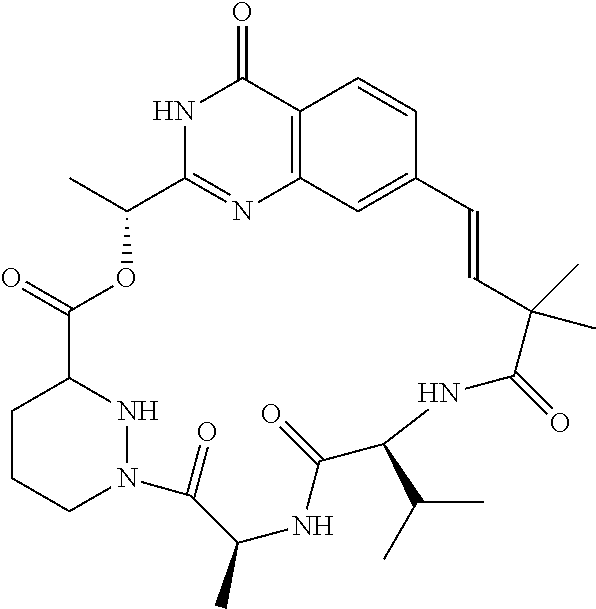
C12=C3C=C(C=C1)C=CC(C)(C)C(=O)NC(C(C)C)C(=O)NC(C)C(=O)N1CCCC(C(=O)OC(C)C(=N3)NC2=O)N1
